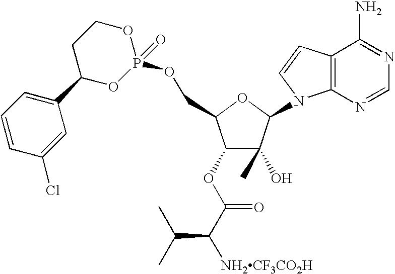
C1(OC(C([NH2CF3CO2H])C(C)C)=O)C(O)(C)C(N2C3=C(C=C2)C(N)=NC=N3)OC1COP1(=O)OCCC(C2=CC=CC(Cl)=C2)O1
